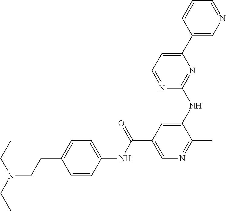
C(N(CCC1=CC=C(NC(=O)C2=CN=C(C)C(NC3=NC(C4=CN=CC=C4)=CC=N3)=C2)C=C1)CC)C
